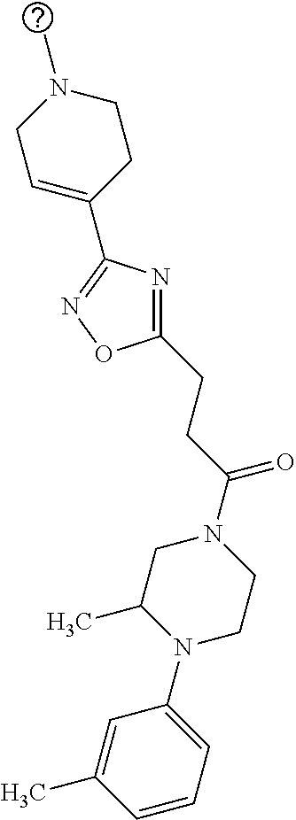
CC1=CC(N2C(C)CN(C(CCC3=NC(C4=CCN(C)CC4)=NO3)=O)CC2)=CC=C1
